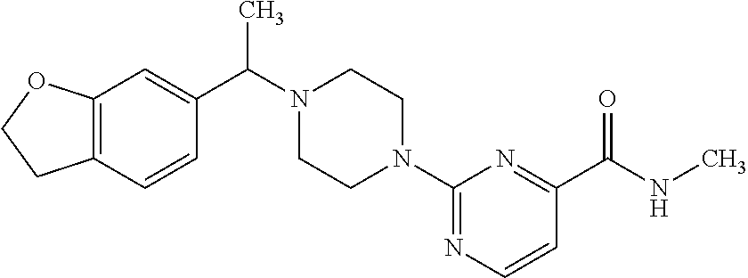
C12=C(C=CC(C(N3CCN(C4=NC=CC(C(NC)=O)=N4)CC3)C)=C1)CCO2
